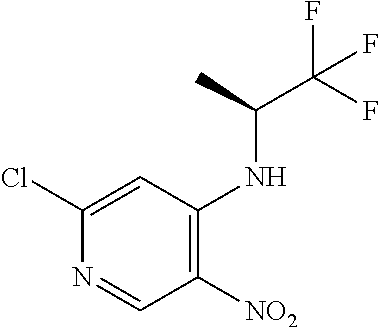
C1([NO2])=C(NC(C(F)(F)F)C)C=C(Cl)N=C1
